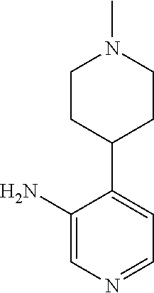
C1(N)=CN=CC=C1C1CCN(C)CC1
